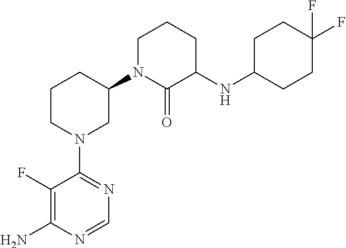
C1(F)=C(N)N=CN=C1N1CC(N2C(=O)C(NC3CCC(F)(F)CC3)CCC2)CCC1
